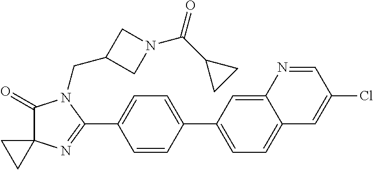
C1(=O)C2(N=C(C3=CC=C(C4=CC=C5C(=C4)N=CC(Cl)=C5)C=C3)N1CC1CN(C(C3CC3)=O)C1)CC2
